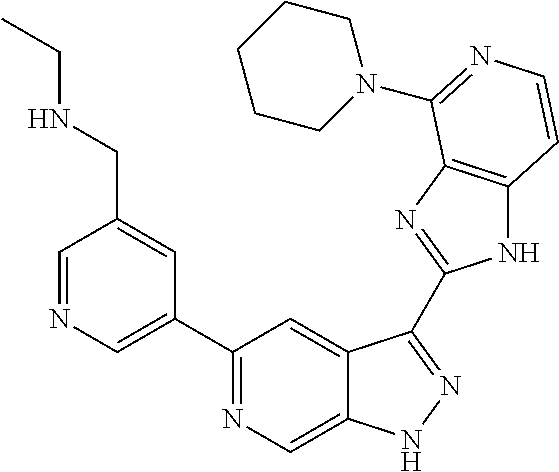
C1=NC=C(C2=NC=C3C(=C2)C(C2=NC4=C(N2)C=CN=C4N2CCCCC2)=NN3)C=C1CNCC
